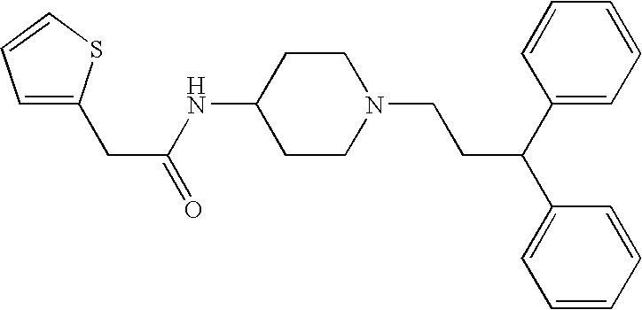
N(C1CCN(CCC(C2=CC=CC=C2)C2=CC=CC=C2)CC1)C(CC1=CC=CS1)=O
